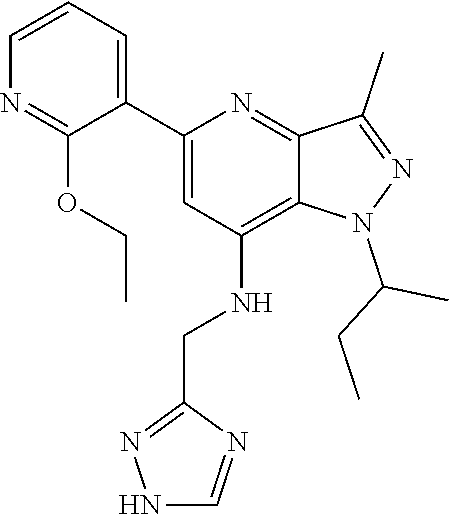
C1=C(C2=CC=CN=C2OCC)N=C2C(=C1NCC1=NNC=N1)N(C(C)CC)N=C2C
